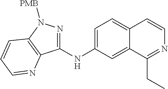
C1=C(NC2=NN([PMB])C3=C2N=CC=C3)C=C2C(=C1)C=CN=C2CC
